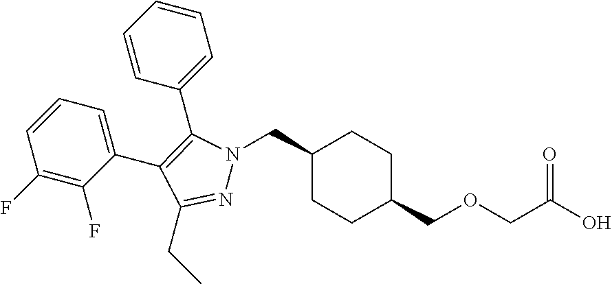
C1(CN2N=C(CC)C(C3=CC=CC(F)=C3F)=C2C2=CC=CC=C2)CCC(COCC(O)=O)CC1
